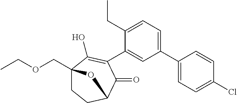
C1(C2=CC=C(CC)C(C3=C(O)C4(COCC)CCC(C3=O)O4)=C2)=CC=C(Cl)C=C1
